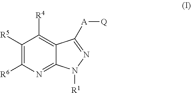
C1([R5])=C([R6])N=C2C(=C1[R4])C([A][Q])=NN2[R1]
